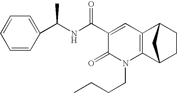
C1=CC(C(NC(C2=CC3=C(N(CCCC)C2=O)C2CCC3C2)=O)C)=CC=C1
